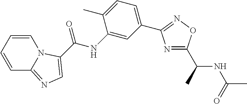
C1=CC=CC2=NC=C(C(NC3=CC(C4=NOC(C(NC(=O)C)C)=N4)=CC=C3C)=O)N12
